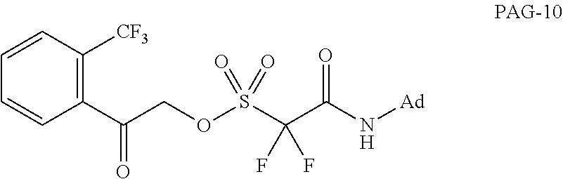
C1(C(COS(=O)(=O)C(C(N[Ad])=O)(F)F)=O)=C([CF3])C=CC=C1
